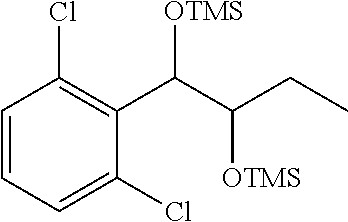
C1=CC=C(Cl)C(C([OTMS])C(CC)[OTMS])=C1Cl
